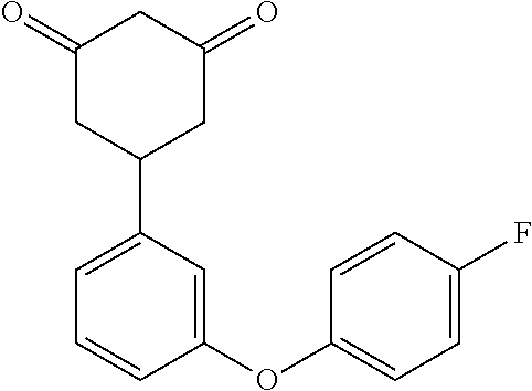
C1(=O)CC(C2=CC=CC(OC3=CC=C(F)C=C3)=C2)CC(=O)C1
